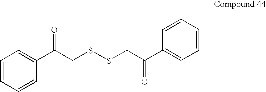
C1=CC=CC(C(CSSCC(C2=CC=CC=C2)=O)=O)=C1
